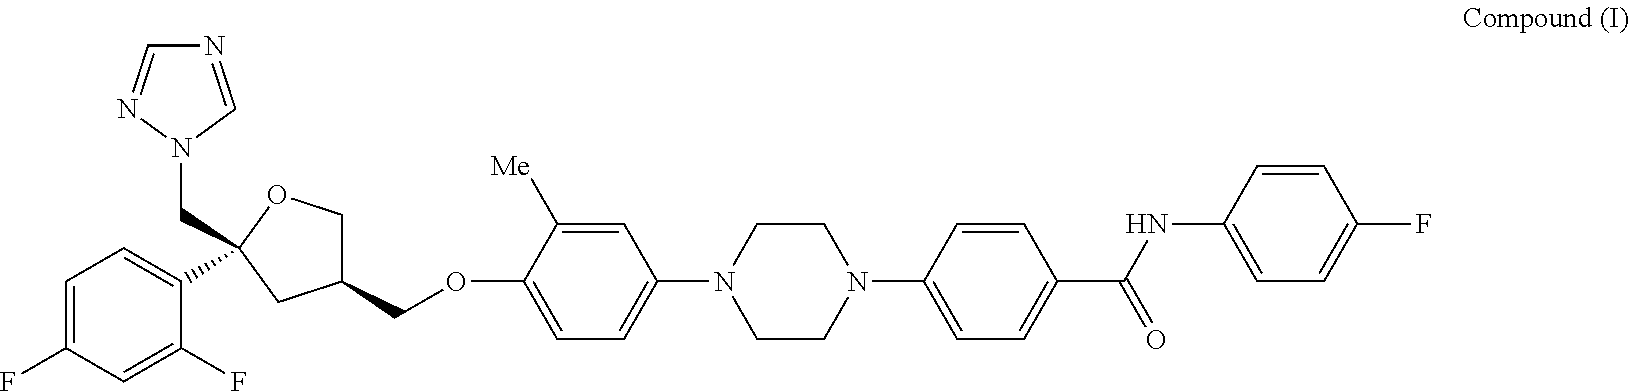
C1=C(F)C=C(F)C(C2(CN3N=CN=C3)OCC(COC3=CC=C(N4CCN(C5=CC=C(C(NC6=CC=C(F)C=C6)=O)C=C5)CC4)C=C3[Me])C2)=C1
